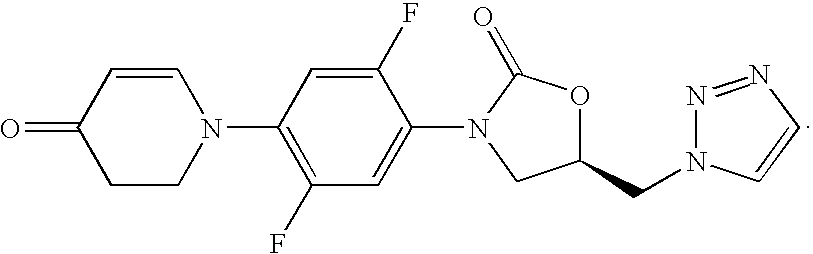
O1C(=O)N(C2=CC(F)=C(N3C=CC(=O)CC3)C=C2F)CC1CN1N=NC=C1
